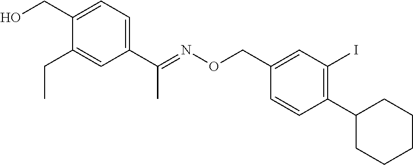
C(C)(C1=CC=C(CO)C(CC)=C1)=NOCC1=CC(I)=C(C2CCCCC2)C=C1
